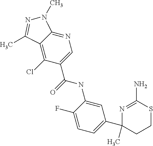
C1(C2=CC=C(F)C(NC(C3=CN=C4C(=C3Cl)C(C)=NN4C)=O)=C2)(C)CCSC(N)=N1
